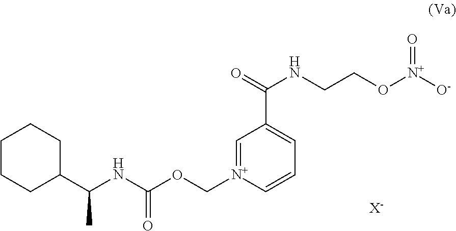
C1=[N+](COC(NC(C2CCCCC2)C)=O)C=CC=C1C(=O)NCCO[N+]([O-])=O.[X-]
